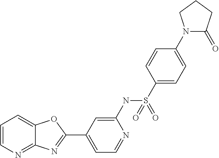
C1=C(NS(C2=CC=C(N3C(=O)CCC3)C=C2)(=O)=O)N=CC=C1C1=NC2=NC=CC=C2O1
